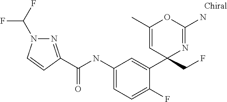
C(NC1=CC=C(F)C(C2(CF)N=C(N)OC(C)=C2)=C1)(=O)C1=NN(C(F)F)C=C1
